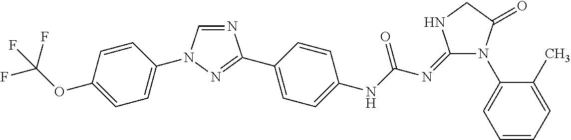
C1=CC(OC(F)(F)F)=CC=C1N1C=NC(C2=CC=C(NC(N=C3N(C4=CC=CC=C4C)C(=O)CN3)=O)C=C2)=N1
